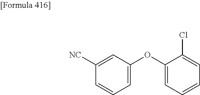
C1=C(OC2=CC=CC=C2Cl)C=C([NC])C=C1
